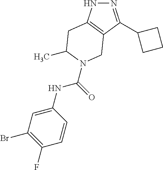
N1=C(C2CCC2)C2=C(N1)CC(C)N(C(NC1=CC(Br)=C(F)C=C1)=O)C2
